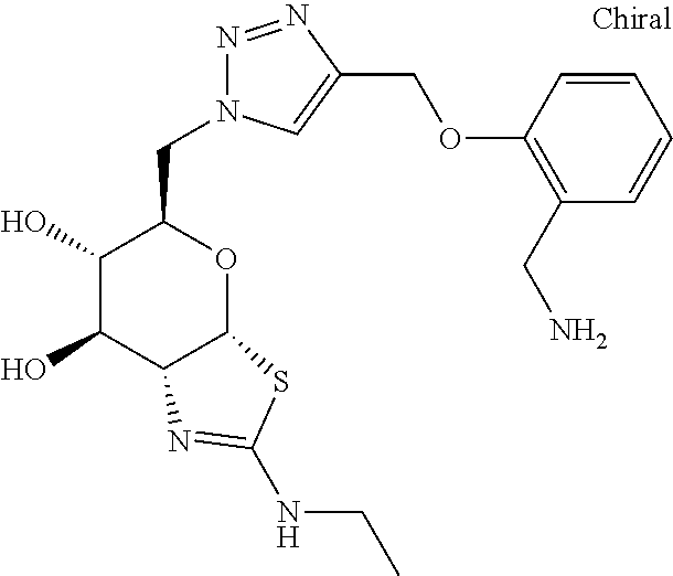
C1(O)C(O)C2C(OC1CN1N=NC(COC3=C(CN)C=CC=C3)=C1)SC(NCC)=N2
